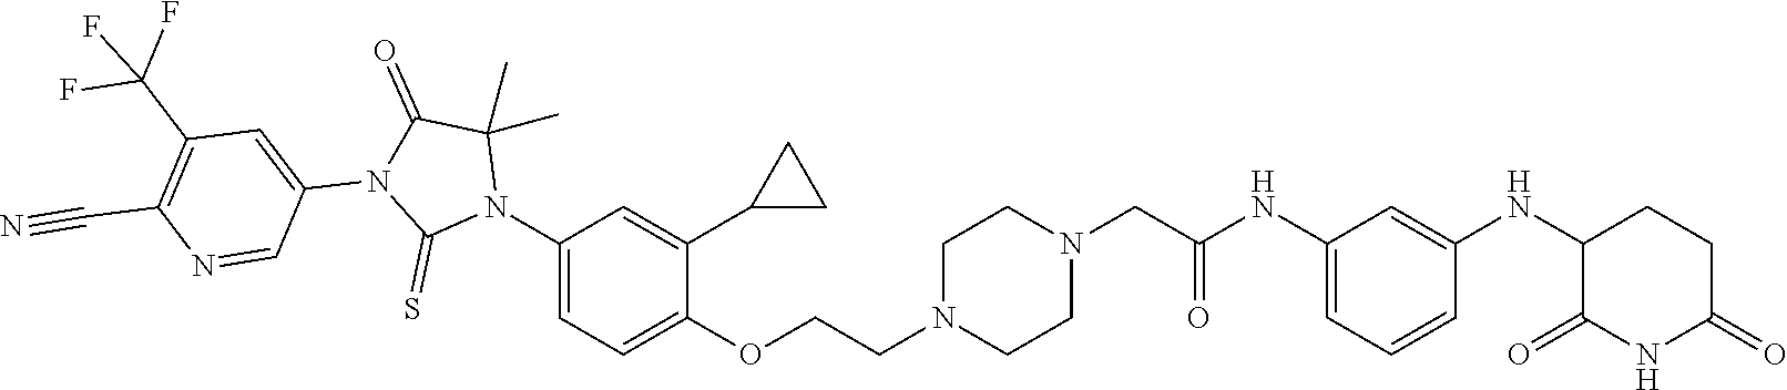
C1=C(NC(CN2CCN(CCOC3=CC=C(N4C(C)(C)C(=O)N(C5=CC(C(F)(F)F)=C(C#N)N=C5)C4=S)C=C3C3CC3)CC2)=O)C=C(NC2C(=O)NC(=O)CC2)C=C1
